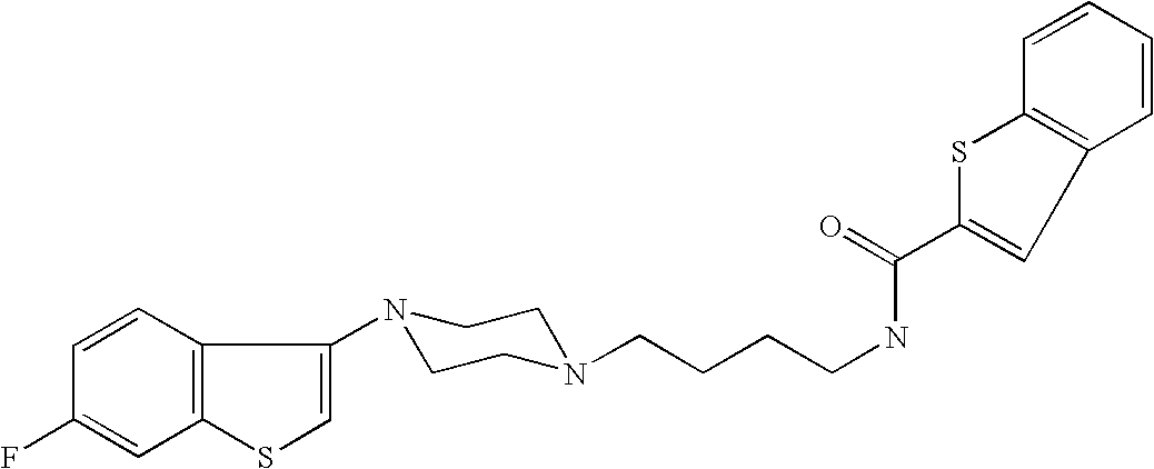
C1(F)=CC2=C(C=C1)C(N1CCN(CCCCNC(C3=CC4=C(S3)C=CC=C4)=O)CC1)=CS2
